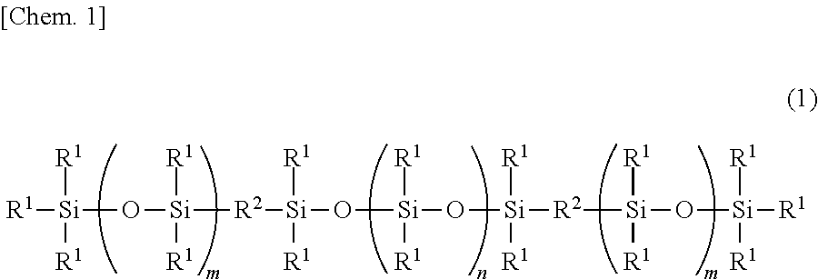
[R1][Si]([R1])([R1])O[Si]([R1])([R1])[R2][Si]([R1])([R1])O[Si]([R1])([R1])O[Si]([R1])([R1])[R2][Si]([R1])([R1])O[Si]([R1])([R1])[R1]
